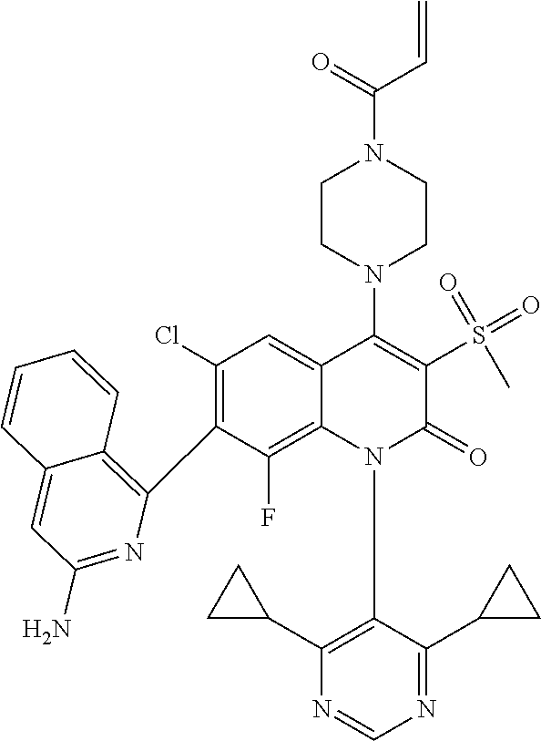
C12=CC(N)=NC(C3=C(Cl)C=C4C(=C3F)N(C3=C(C5CC5)N=CN=C3C3CC3)C(=O)C(S(C)(=O)=O)=C4N3CCN(C(=O)C=C)CC3)=C1C=CC=C2
